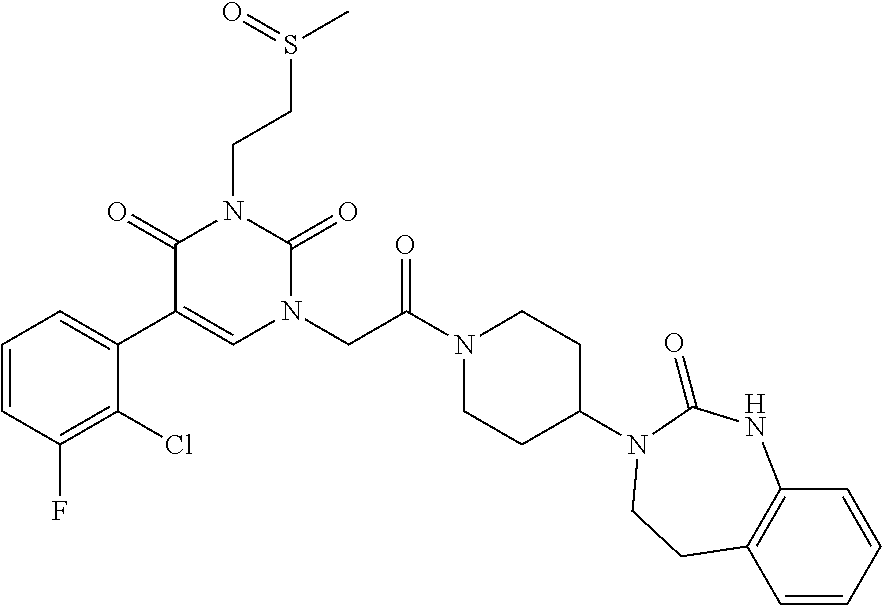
C1=CC(F)=C(Cl)C(C2=CN(CC(N3CCC(N4C(=O)NC5=C(C=CC=C5)CC4)CC3)=O)C(=O)N(CCS(C)=O)C2=O)=C1
